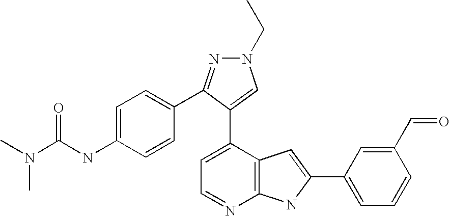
C1=C(C2=CN(CC)N=C2C2=CC=C(NC(N(C)C)=O)C=C2)C2=C(N=C1)NC(C1=CC=CC(C=O)=C1)=C2
